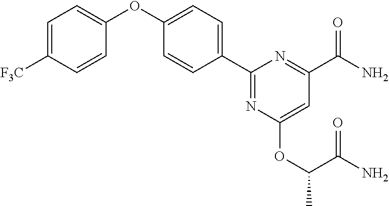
C1=C([F3C])C=CC(OC2=CC=C(C3=NC(OC(C)C(N)=O)=CC(C(N)=O)=N3)C=C2)=C1
